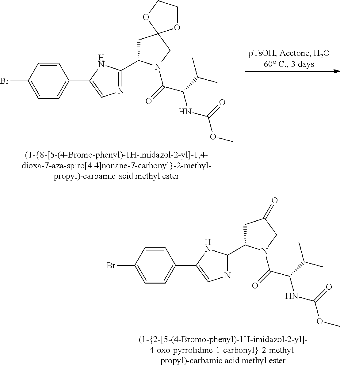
C1=CC(Br)=CC=C1C1=CN=C(C2CC(=O)CN2C(C(NC(=O)OC)C(C)C)=O)N1.C1=CC(Br)=CC=C1C1=CN=C(C2CC3(CN2C(C(NC(=O)OC)C(C)C)=O)OCCO3)N1
